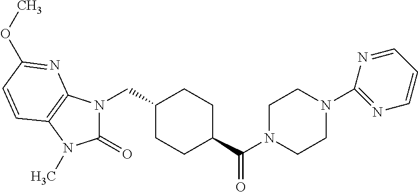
C1(CN2C(=O)N(C)C3=C2N=C(OC)C=C3)CCC(C(N2CCN(C3=NC=CC=N3)CC2)=O)CC1
